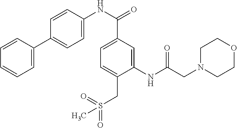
C1=C(C2=CC=C(NC(=O)C3=CC=C(CS(=O)(=O)C)C(NC(CN4CCOCC4)=O)=C3)C=C2)C=CC=C1
